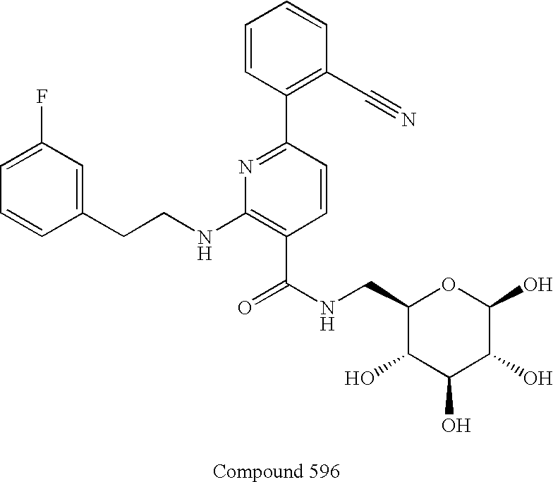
C1=C(F)C=C(CCNC2=C(C(NCC3C(O)C(O)C(O)C(O)O3)=O)C=CC(C3=C(C#N)C=CC=C3)=N2)C=C1
